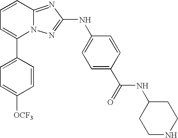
C1(C2=CC=CC3=NC(NC4=CC=C(C(NC5CCNCC5)=O)C=C4)=NN23)=CC=C([OCF3])C=C1
